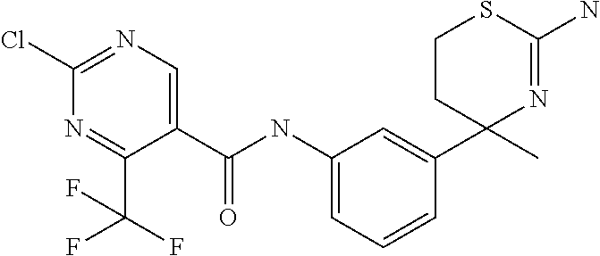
C1(C(=O)NC2=CC=CC(C3(C)N=C(N)SCC3)=C2)=CN=C(Cl)N=C1C(F)(F)F
